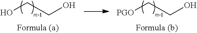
C(CO)O.C(C[PGO])O
